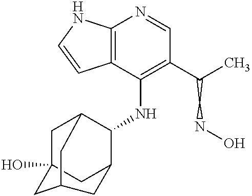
C12=C(C(NC3C4CC5(O)CC3CC(C5)C4)=C(C(CNO)C)C=N1)C=CN2
